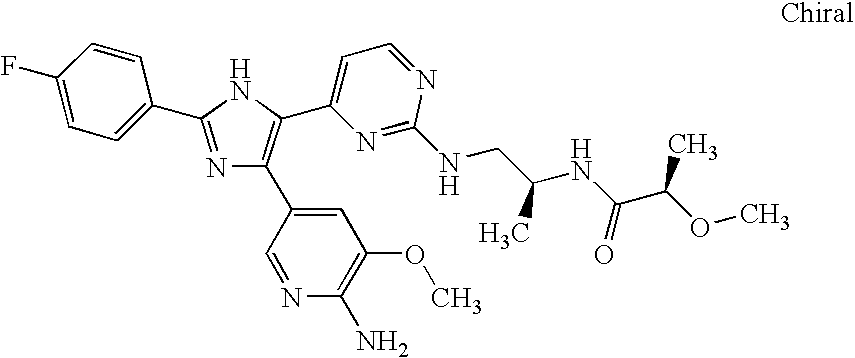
N1=C(C2=CC=C(F)C=C2)NC(C2=CC=NC(NCC(NC(=O)C(OC)C)C)=N2)=C1C1=CC(OC)=C(N)N=C1
